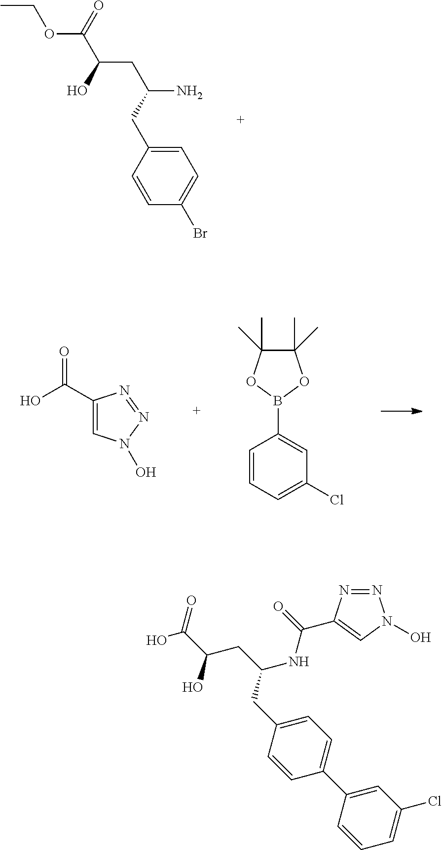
CCOC(=O)C(CC(CC1=CC=C(Br)C=C1)N)O.C1(C(=O)O)=CN(O)N=N1.C1=CC=C(Cl)C=C1B1OC(C)(C)C(C)(C)O1.N1=NC(C(NC(CC(O)C(O)=O)CC2=CC=C(C3=CC(Cl)=CC=C3)C=C2)=O)=CN1O
